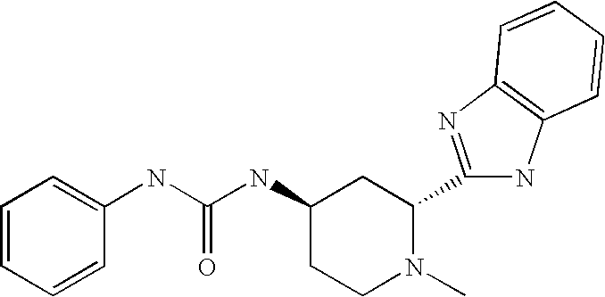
C1=CC=CC(NC(NC2CCN(C)C(C3=NC4=C(N3)C=CC=C4)C2)=O)=C1
